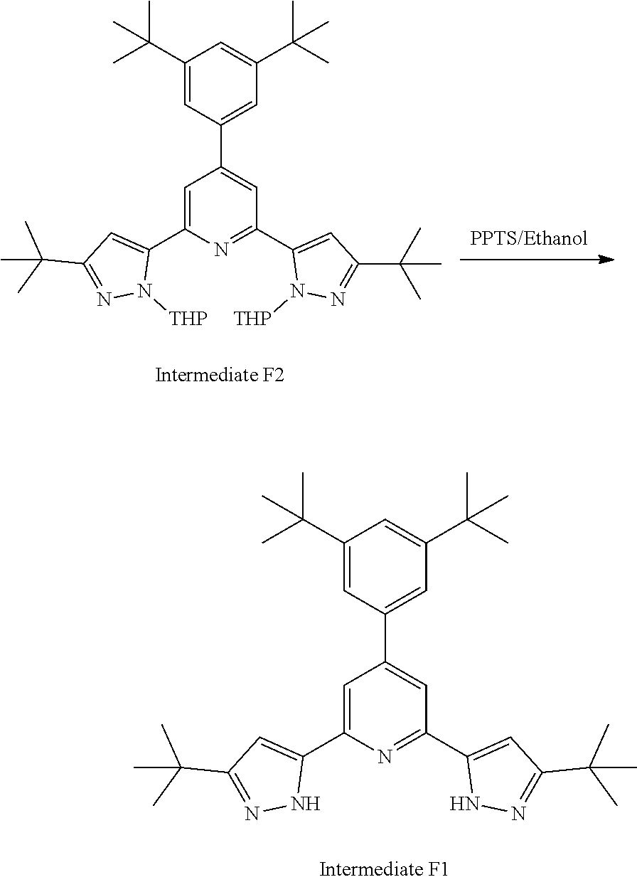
C1=C(C2=CC(C(C)(C)C)=NN2[THP])N=C(C2=CC(C(C)(C)C)=NN2[THP])C=C1C1=CC(C(C)(C)C)=CC(C(C)(C)C)=C1.C1=C(C2=CC(C(C)(C)C)=NN2)N=C(C2=CC(C(C)(C)C)=NN2)C=C1C1=CC(C(C)(C)C)=CC(C(C)(C)C)=C1
